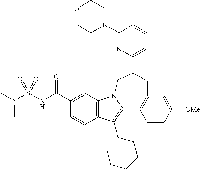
C1(N2CCOCC2)=NC(C2CC3=C(C4=C(C5CCCCC5)C5=C(C=C(C(NS(N(C)C)(=O)=O)=O)C=C5)N4C2)C=CC([OMe])=C3)=CC=C1
